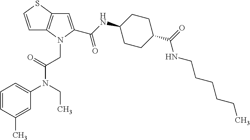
C1=CSC2=C1N(CC(N(C1=CC=CC(C)=C1)CC)=O)C(C(NC1CCC(C(=O)NCCCCCC)CC1)=O)=C2
